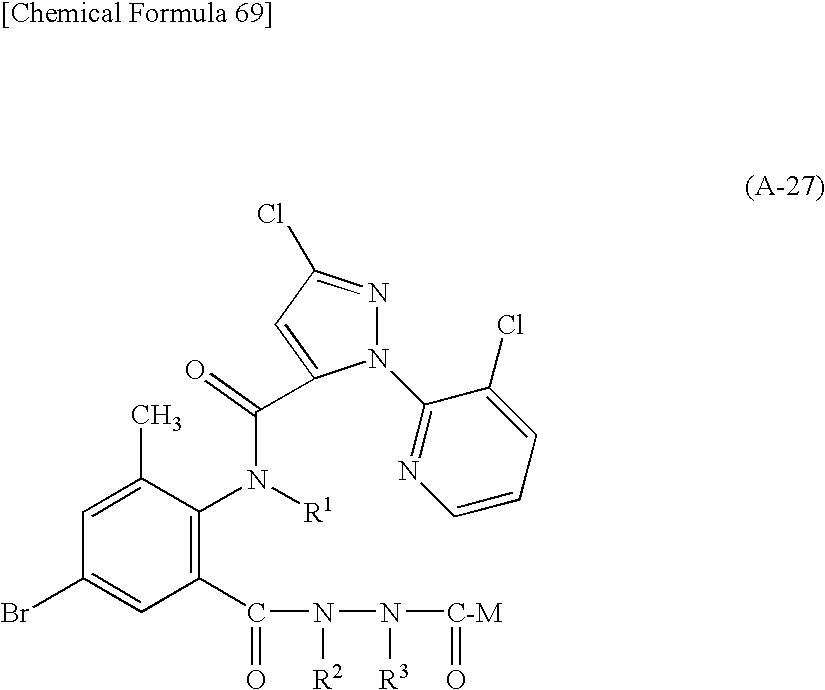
N1(C2=NC=CC=C2Cl)N=C(Cl)C=C1C(=O)N([R1])C1=C(C(=O)N([R2])N([R3])[C-M]=O)C=C(Br)C=C1C
